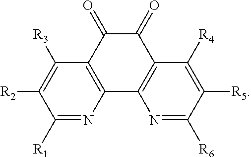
C1([R1])=NC2=C(C([R3])=C1[R2])C(=O)C(=O)C1=C2N=C([R6])C([R5])=C1[R4]
